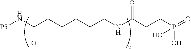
[P5]NC(CCCCCNC(CCP(=O)(O)O)=O)=O
